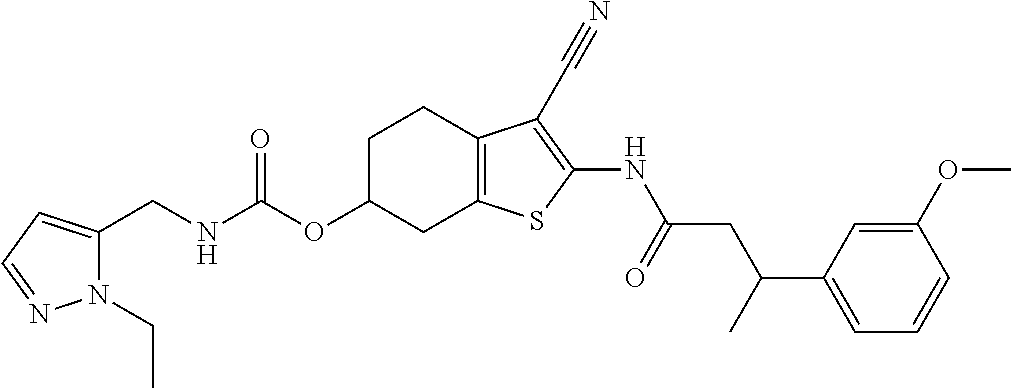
N(C(OC1CC2=C(CC1)C(C#N)=C(NC(CC(C1=CC=CC(OC)=C1)C)=O)S2)=O)CC1=CC=NN1CC
